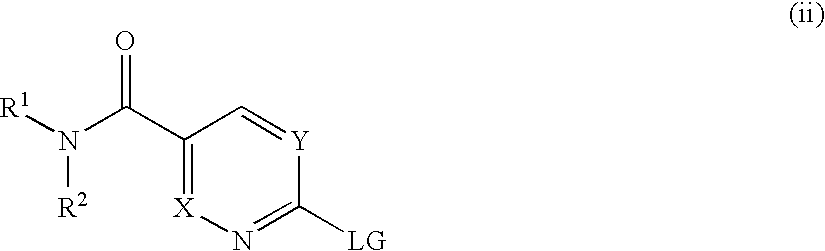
C1(C(N([R2])[R1])=O)=[X]N=C([LG])[Y]=C1
